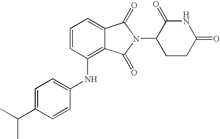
N(C1=C2C(=CC=C1)C(=O)N(C1CCC(=O)NC1=O)C2=O)C1=CC=C(C(C)C)C=C1
